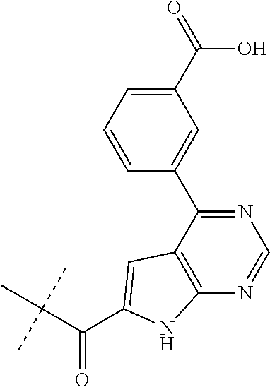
C1(C(=O)O)=CC=CC(C2=NC=NC3=C2C=C(C(C(C)(C)C)=O)N3)=C1
